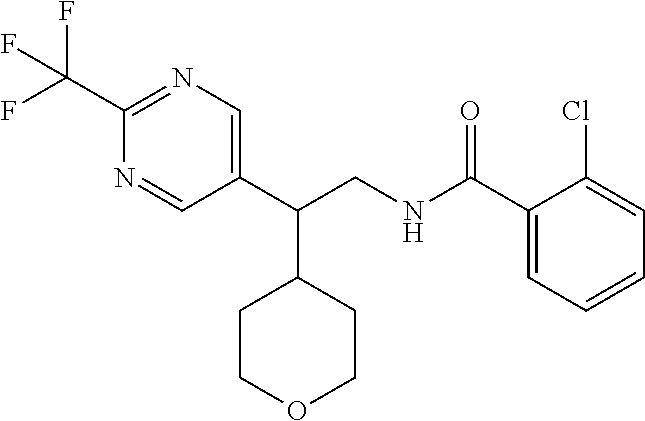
C1(C(NCC(C2=CN=C(C(F)(F)F)N=C2)C2CCOCC2)=O)=CC=CC=C1Cl
